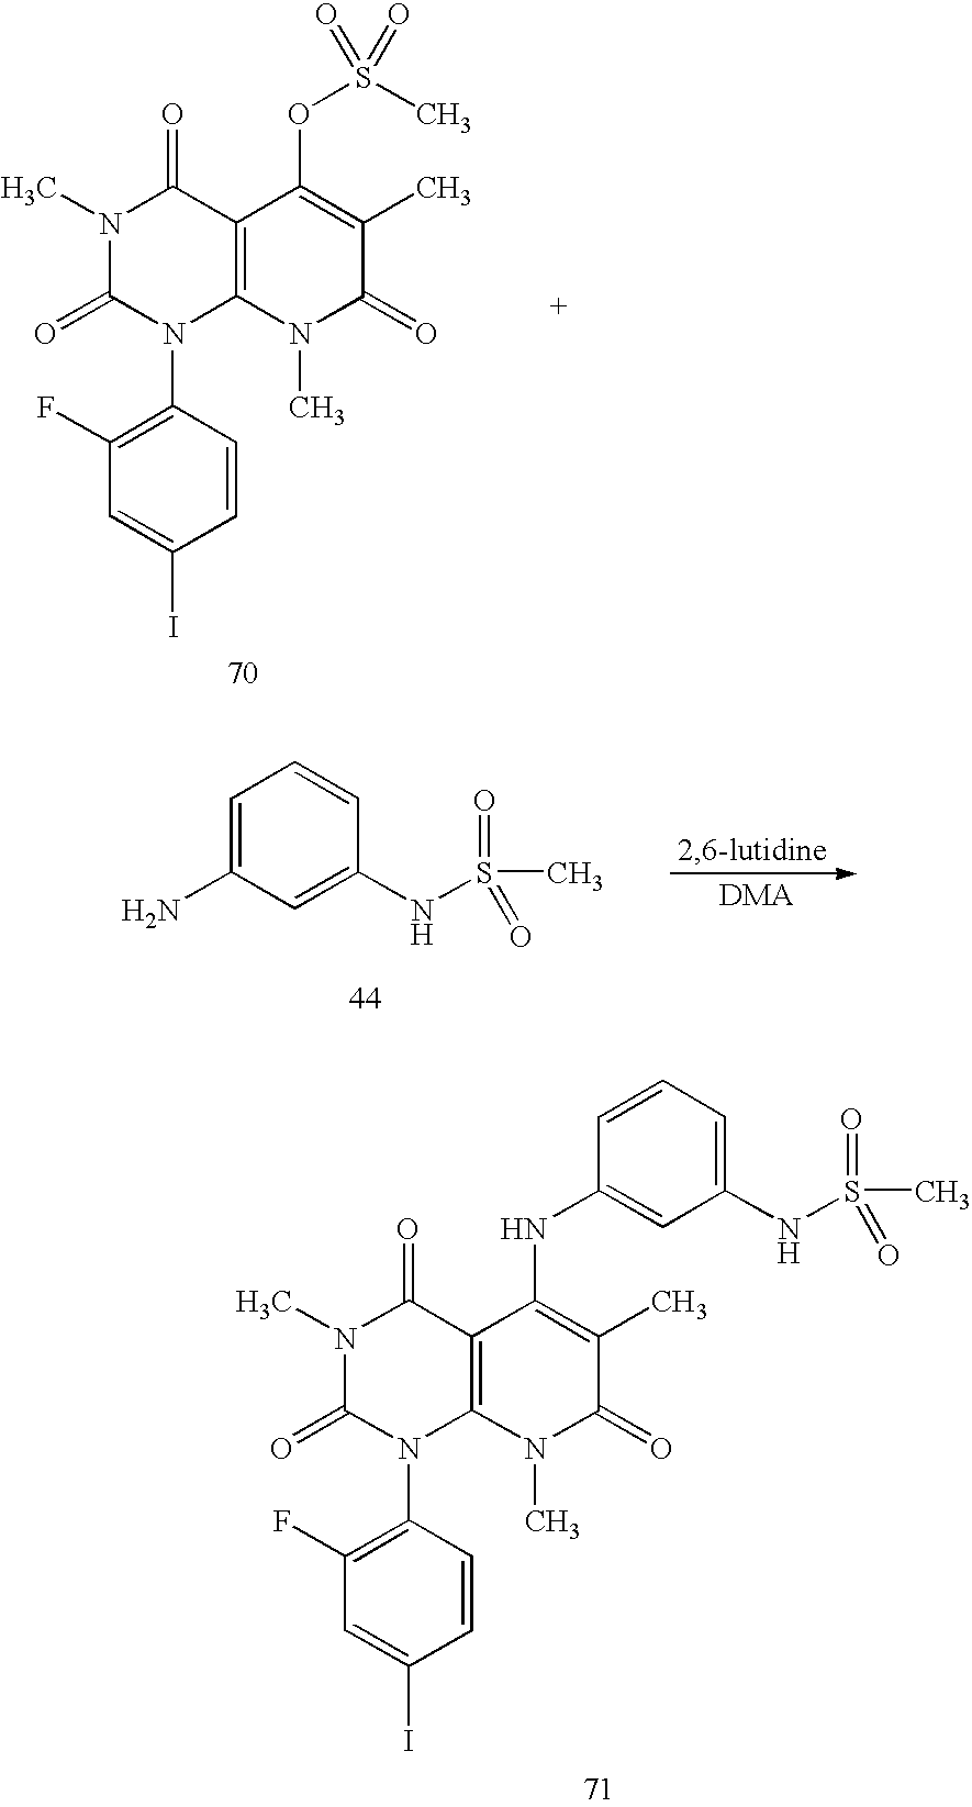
C1=CC(N2C3=C(C(=O)N(C)C2=O)C(OS(C)(=O)=O)=C(C)C(=O)N3C)=C(F)C=C1I.C1=C(N)C=C(NS(C)(=O)=O)C=C1.C1=CC(N2C3=C(C(=O)N(C)C2=O)C(NC2=CC(NS(=O)(C)=O)=CC=C2)=C(C)C(=O)N3C)=C(F)C=C1I
